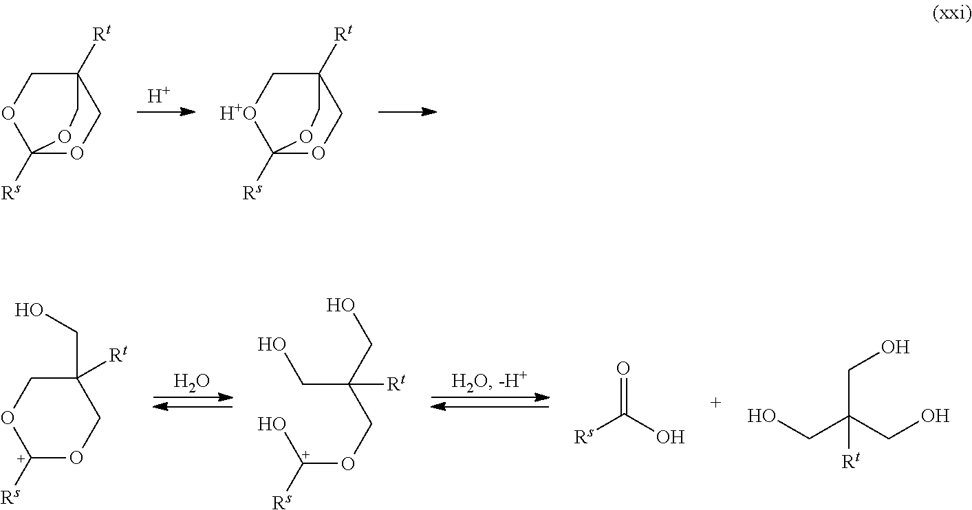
[H].C12([Rt])COC([Rs])(OC1)OC2.C12([Rt])C[H+O]C([Rs])(OC1)OC2.O.[Rs]C(O)=O.C1([Rt])(CO)CO[C+]([Rs])OC1.OCC(CO[C+]([Rs])O)(CO)[Rt].OCC(CO)(CO)[Rt]
